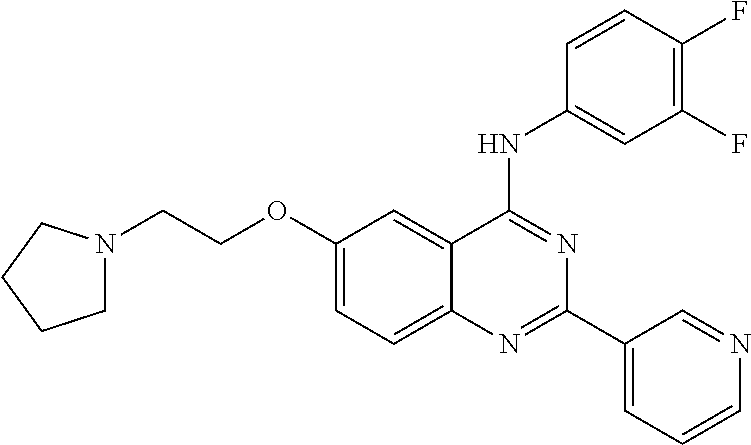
C1(OCCN2CCCC2)=CC=C2C(=C1)C(NC1=CC(F)=C(F)C=C1)=NC(C1=CC=CN=C1)=N2
